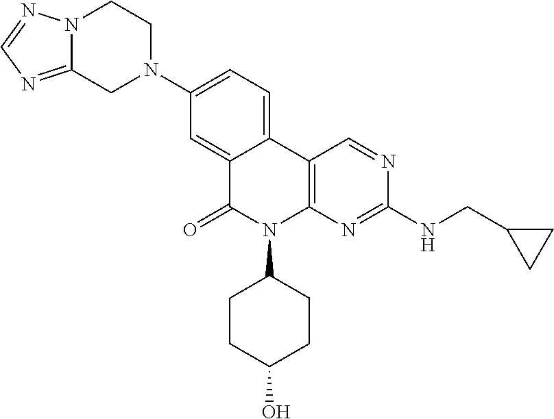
C12=CC(N3CCN4C(=NC=N4)C3)=CC=C1C1=C(N(C3CCC(O)CC3)C2=O)N=C(NCC2CC2)N=C1
